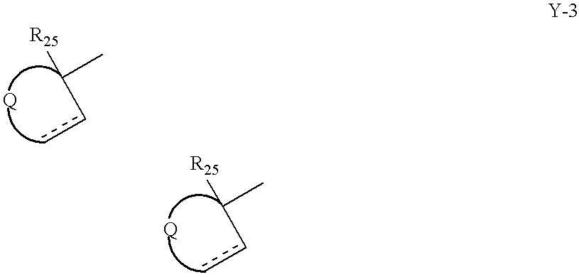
[R25]C(cc)C.[R25]C(cc)C
